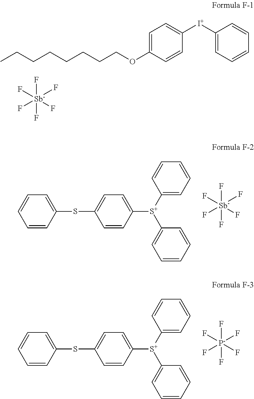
C1=CC(SC2=CC=C([S+](C3=CC=CC=C3)C3=CC=CC=C3)C=C2)=CC=C1.F[Sb](F)(F)(F)(F)F.C1=CC(SC2=CC=C([S+](C3=CC=CC=C3)C3=CC=CC=C3)C=C2)=CC=C1.F[P-](F)(F)(F)(F)F.CCCCCCCCOC1=CC=C([I+]C2=CC=CC=C2)C=C1.F[Sb](F)(F)(F)(F)F
